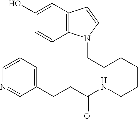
C(CCCCCNC(CCC1=CC=CN=C1)=O)N1C2=C(C=C1)C=C(O)C=C2
